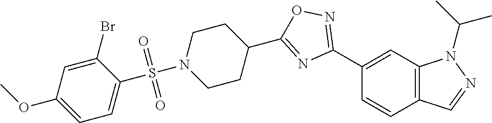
C1(C2=NOC(C3CCN(S(=O)(=O)C4=CC=C(OC)C=C4Br)CC3)=N2)=CC2=C(C=C1)C=NN2C(C)C
